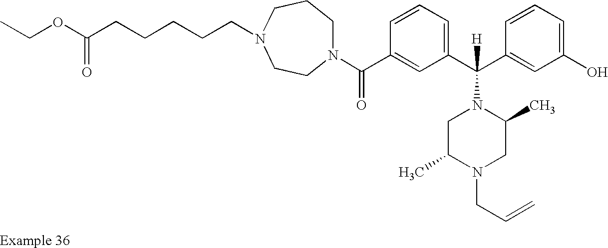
N1(C(C2=CC(C(C3=CC(O)=CC=C3)([H])N3CC(C)N(CC=C)CC3C)=CC=C2)=O)CCCN(CCCCCC(OCC)=O)CC1
